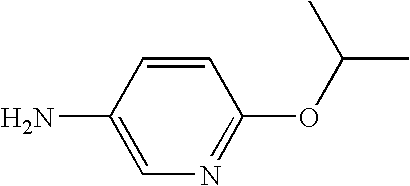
C1(N)=CN=C(OC(C)C)C=C1
